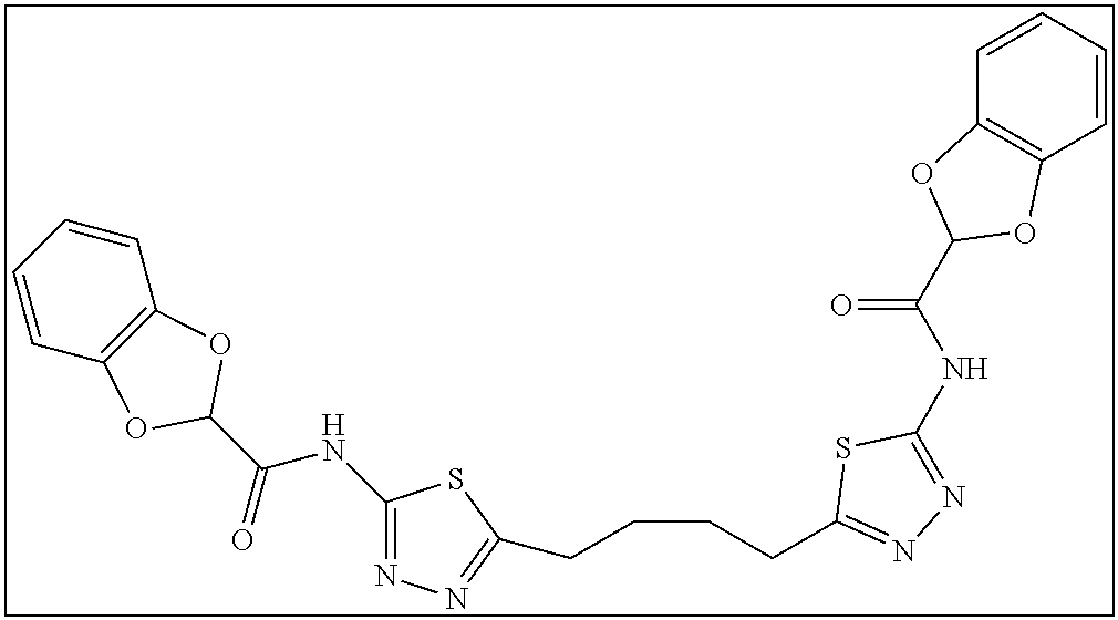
C1(NC(C2OC3=C(O2)C=CC=C3)=O)=NN=C(CCCCC2=NN=C(NC(=O)C3OC4=C(C=CC=C4)O3)S2)S1
